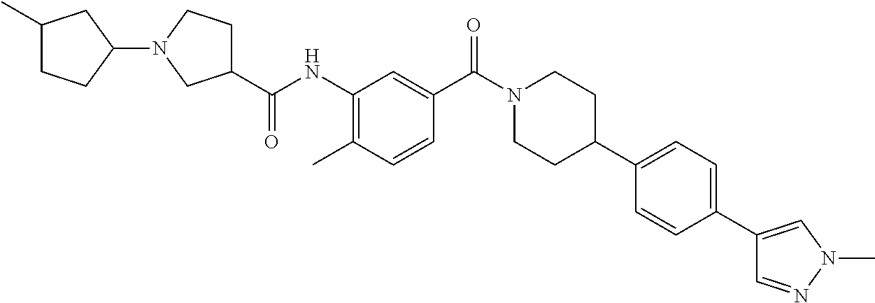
C1(C)CCC(N2CC(C(NC3=C(C)C=CC(C(=O)N4CCC(C5=CC=C(C6=CN(C)N=C6)C=C5)CC4)=C3)=O)CC2)C1
